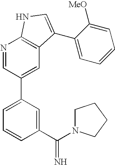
N1=CC(C2=CC=CC(C(N3CCCC3)=N)=C2)=CC2=C1NC=C2C1=CC=CC=C1[MeO]
